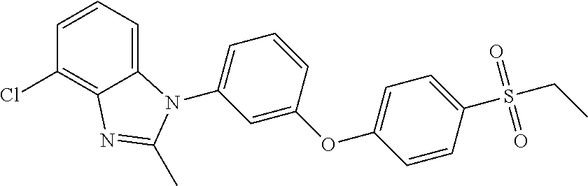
C1(OC2=CC(N3C4=CC=CC(Cl)=C4N=C3C)=CC=C2)=CC=C(S(CC)(=O)=O)C=C1
